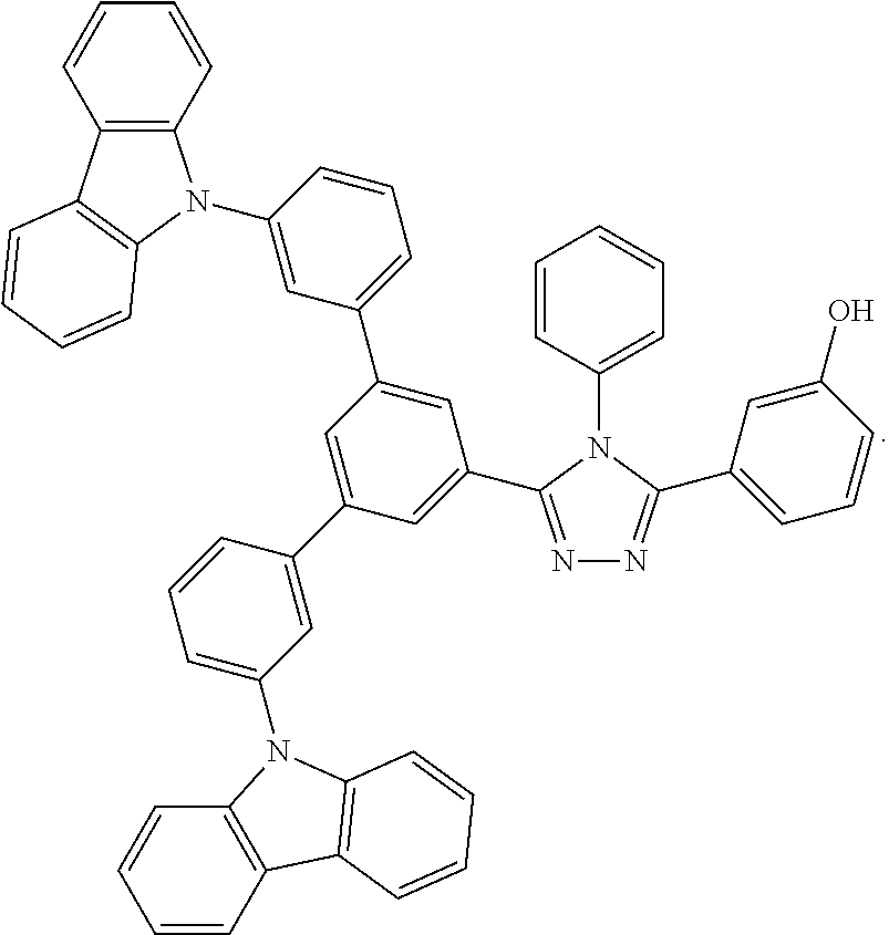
C1(C2=CC=CC(N3C4=C(C=CC=C4)C4=C3C=CC=C4)=C2)=CC(C2=NN=C(C3=CC=CC(O)=C3)N2C2=CC=CC=C2)=CC(C2=CC(N3C4=C(C=CC=C4)C4=C3C=CC=C4)=CC=C2)=C1
